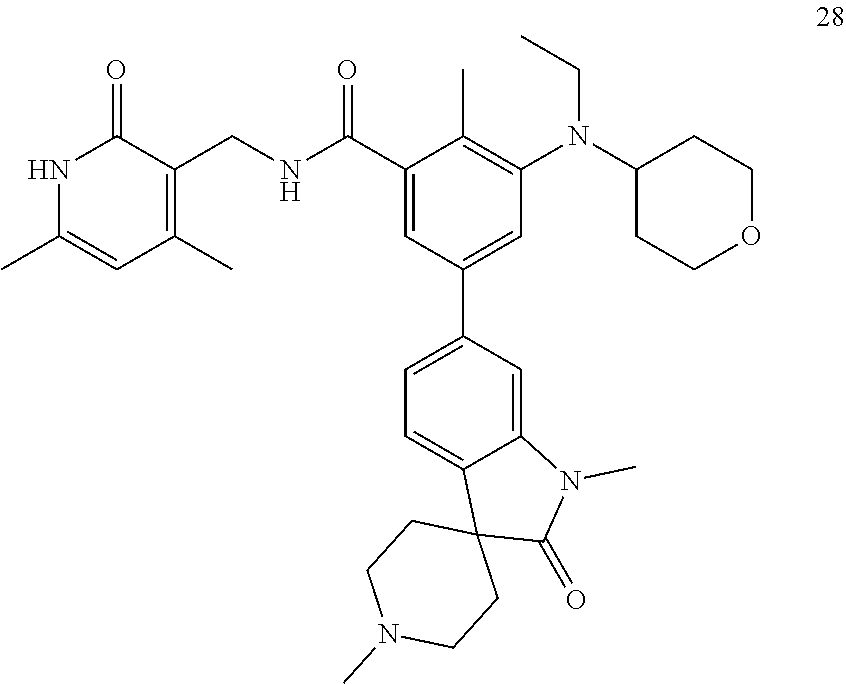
N(CC)(C1=C(C)C(C(NCC2=C(C)C=C(C)NC2=O)=O)=CC(C2=CC=C3C(=C2)N(C)C(=O)C32CCN(C)CC2)=C1)C1CCOCC1
